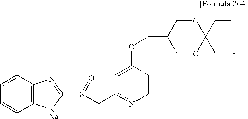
C1=C(OCC2COC(CF)(CF)OC2)C=CN=C1CS(C1=NC2=C(C=CC=C2)[NNa]1)=O
